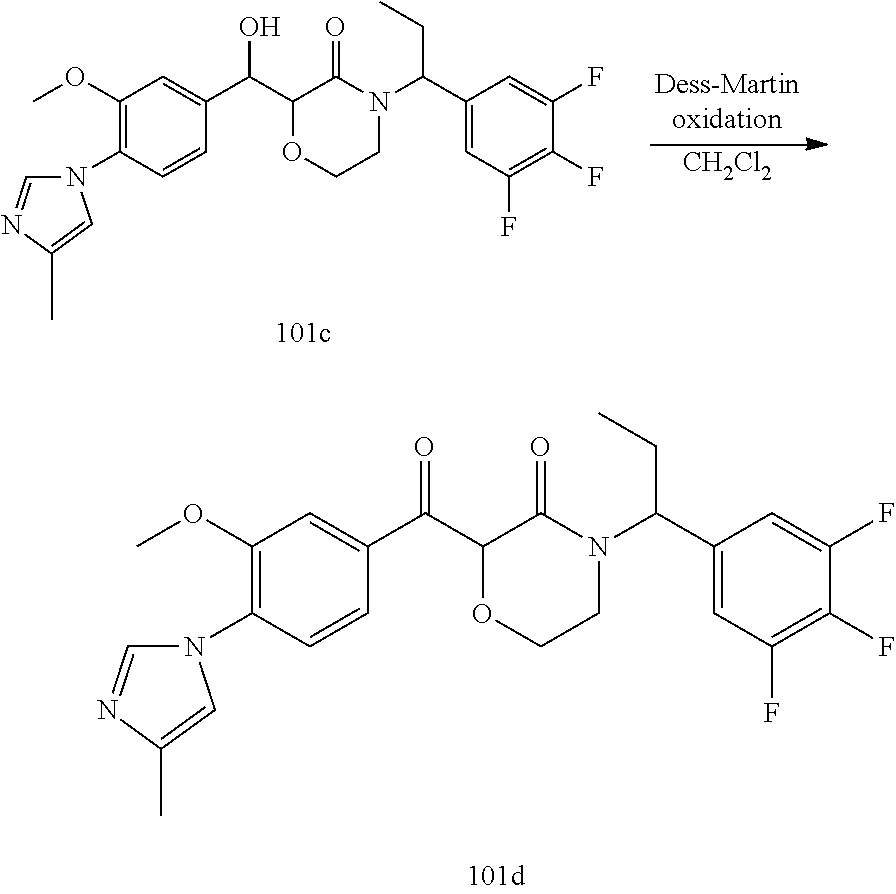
C1=C(C)N=CN1C1=C(OC)C=C(C(C2OCCN(C(C3=CC(F)=C(F)C(F)=C3)CC)C2=O)O)C=C1.[CH2Cl2].C1=C(C)N=CN1C1=C(OC)C=C(C(C2OCCN(C(C3=CC(F)=C(F)C(F)=C3)CC)C2=O)=O)C=C1
